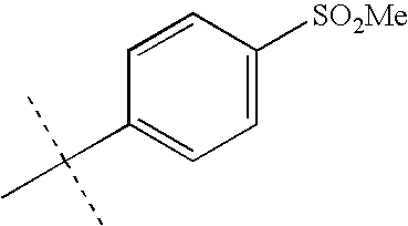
C1=C([SO2Me])C=CC(C(C)(C)C)=C1
